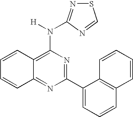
C12=NC(C3=CC=CC4=C3C=CC=C4)=NC(N([H])C3=NSC=N3)=C1C=CC=C2
